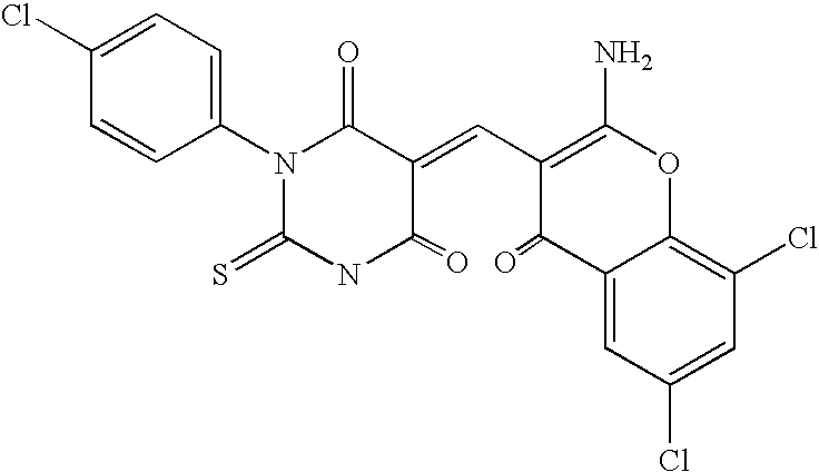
C1=C(Cl)C=CC(N2C(=S)NC(=O)C(=CC3=C(N)OC4=C(Cl)C=C(Cl)C=C4C3=O)C2=O)=C1
